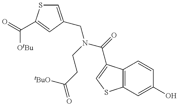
C1=C(CN(C(=O)C2=CSC3=C2C=CC(O)=C3)CCC(=O)[tBuO])C=C(C(=O)[OtBu])S1
